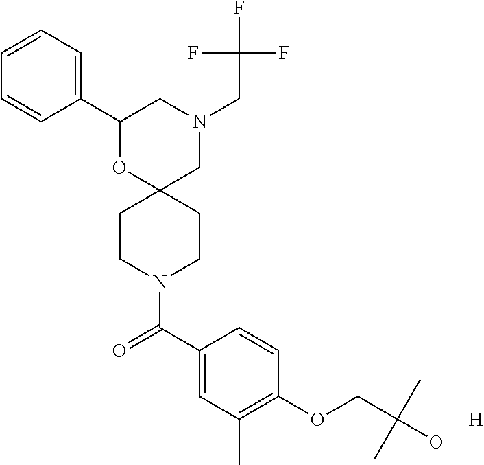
N1(CC(F)(F)F)CC2(OC(C3=CC=CC=C3)C1)CCN(C(C1=CC(C)=C(OCC(O)(C)C)C=C1)=O)CC2.[H]
